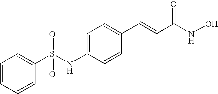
C1=C(NS(C2=CC=CC=C2)(=O)=O)C=CC(C=CC(NO)=O)=C1
